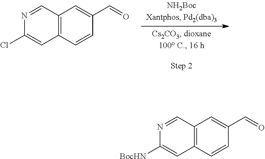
C12=C(C=CC(C=O)=C1)C=C(Cl)N=C2.C12=C(C=CC(C=O)=C1)C=C([BocHN])N=C2
